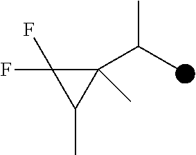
C1(C(C)C)(C)C(F)(F)C1C
